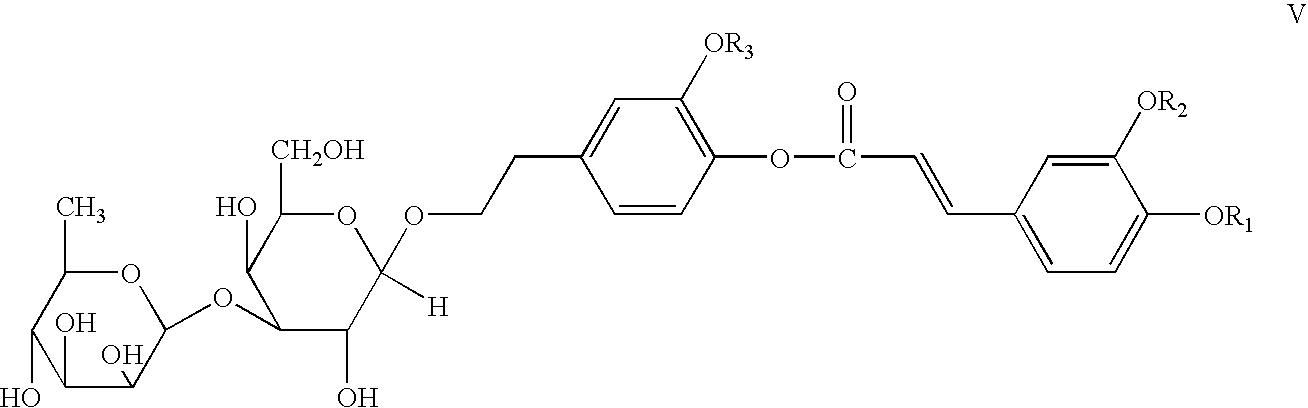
C(CC1=CC([OR3])=C(OC(C=CC2=CC=C([OR1])C([OR2])=C2)=O)C=C1)OC1([H])OC([CH2OH])C(O)C(OC2OC(C)C(O)C(O)C2O)C1O
